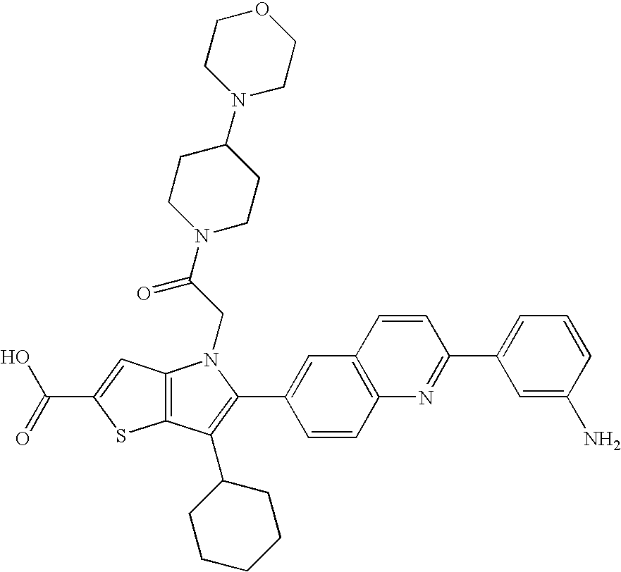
C(C1=CC2=C(S1)C(C1CCCCC1)=C(C1=CC3=C(C=C1)N=C(C1=CC=CC(N)=C1)C=C3)N2CC(N1CCC(N2CCOCC2)CC1)=O)(=O)O
